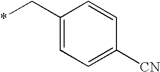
C1=C(C*)C=CC([CN])=C1
